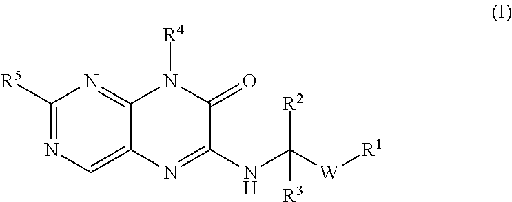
C1([R5])=NC=C2C(=N1)N([R4])C(=O)C(NC([W][R1])([R2])[R3])=N2
